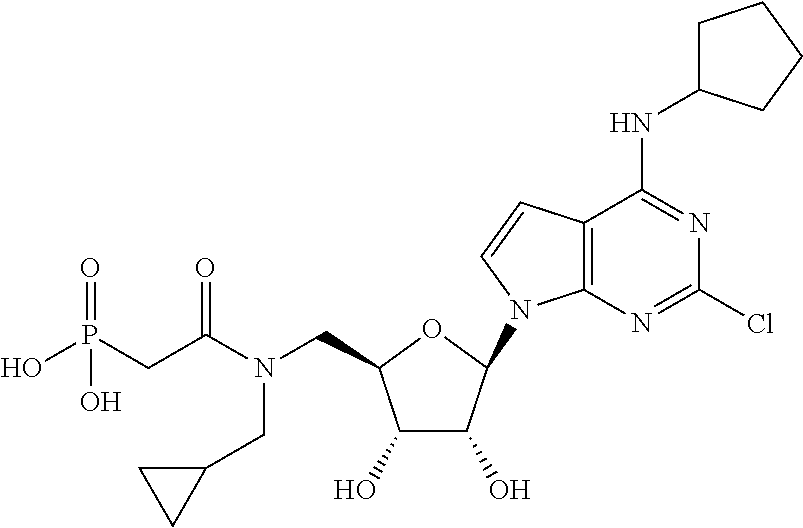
C12=C(N=C(Cl)N=C1NC1CCCC1)N(C1C(O)C(O)C(CN(C(CP(O)(=O)O)=O)CC3CC3)O1)C=C2
